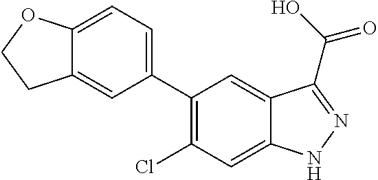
C1(C2=CC=C3C(=C2)CCO3)=C(Cl)C=C2C(=C1)C(C(O)=O)=NN2
